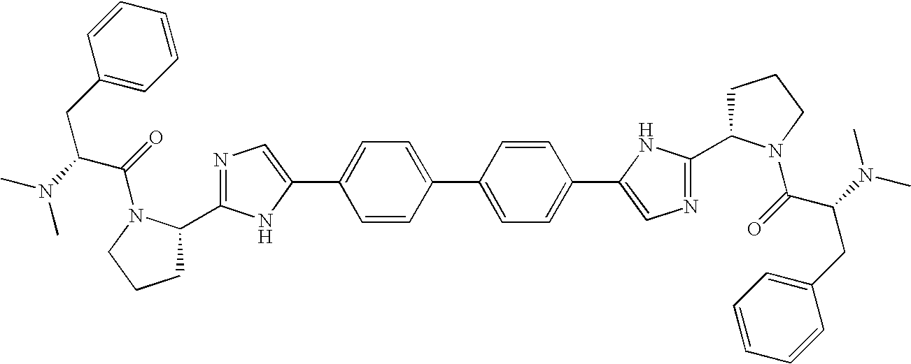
C1(C2=CN=C(C3CCCN3C(=O)C(CC3=CC=CC=C3)N(C)C)N2)=CC=C(C2=CC=C(C3=CN=C(C4CCCN4C(=O)C(CC4=CC=CC=C4)N(C)C)N3)C=C2)C=C1
